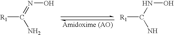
[R1]C(N)=NO.[R1]C(N)NO
